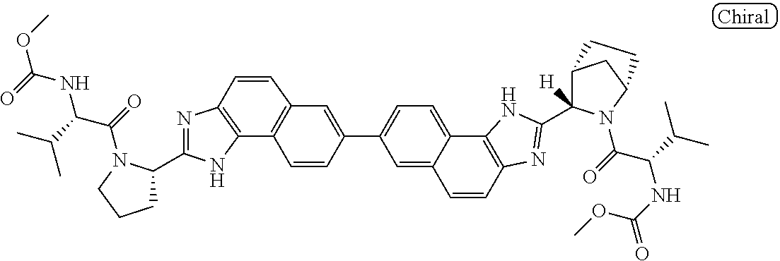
C12=C(N=C(C3CCCN3C(=O)C(C(C)C)NC(=O)OC)N1)C=CC1=C2C=CC(C2=CC=C3C4=C(N=C(C5([H])C6CC(N5C(C(C(C)C)NC(OC)=O)=O)CC6)N4)C=CC3=C2)=C1
